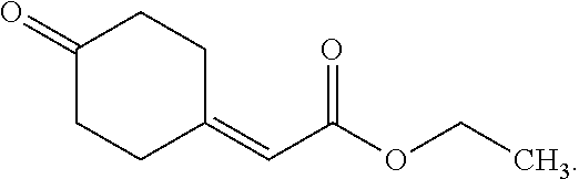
C1(=O)CCC(=CC(OCC)=O)CC1
